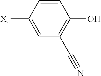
C1=CC([X4])=CC(C#N)=C1O
